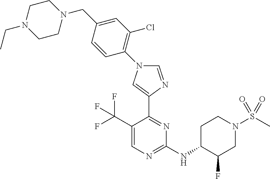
C1=NC(C2=NC(NC3C(F)CN(S(C)(=O)=O)CC3)=NC=C2C(F)(F)F)=CN1C1=C(Cl)C=C(CN2CCN(CC)CC2)C=C1
